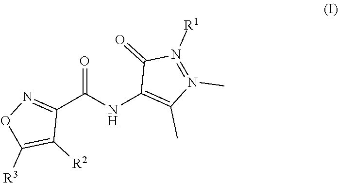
O=C(C1=NOC([R3])=C1[R2])NC1=C(C)N(C)=N([R1])C1=O
